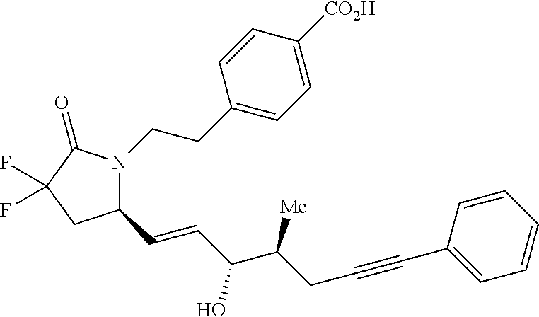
C1(C=CC(C(CC#CC2=CC=CC=C2)[Me])O)N(CCC2=CC=C([CO2H])C=C2)C(=O)C(F)(F)C1
